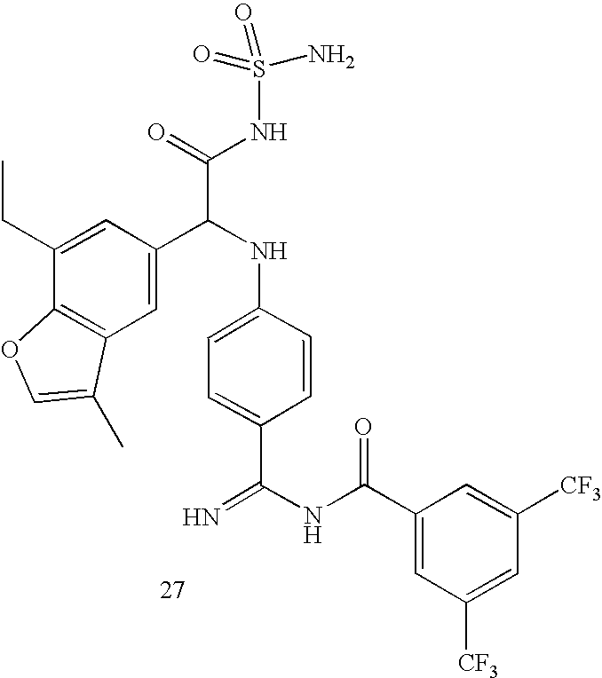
C1(CC)=CC(C(NC2=CC=C(C(=N)NC(C3=CC([CF3])=CC([CF3])=C3)=O)C=C2)C(=O)NS(=O)(=O)N)=CC2=C1OC=C2C
